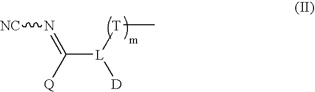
[NC]N=C([Q])[L]([T]C)[D]
